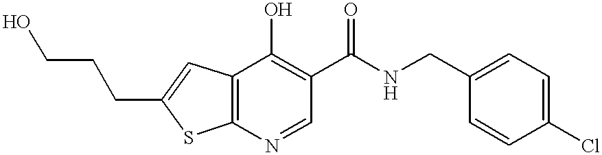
C12=C(N=CC(C(NCC3=CC=C(Cl)C=C3)=O)=C1O)SC(CCCO)=C2
